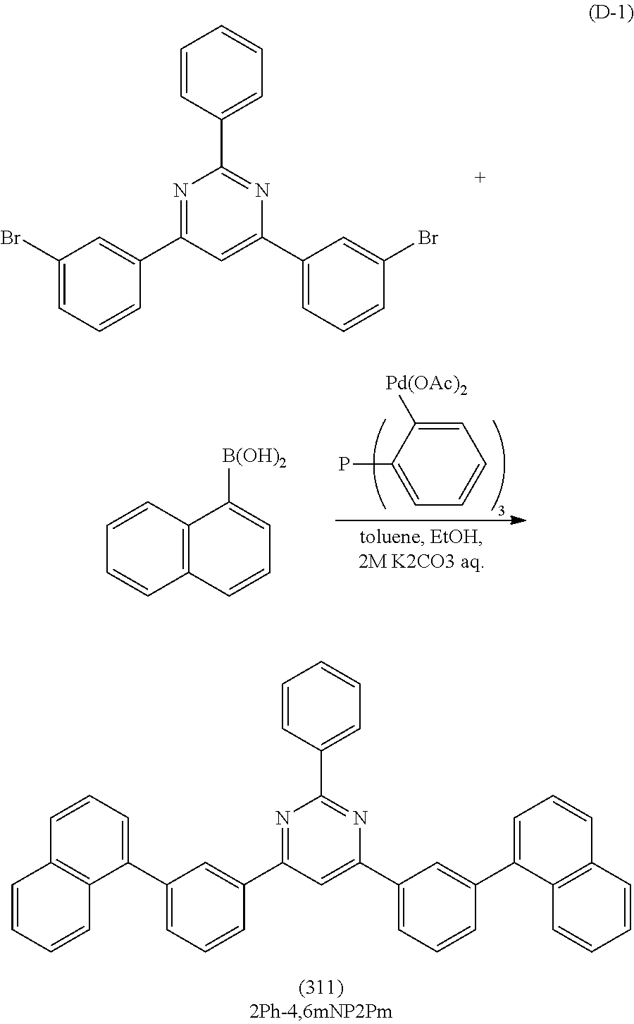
C1(Br)=CC=CC(C2=NC(C3=CC=CC=C3)=NC(C3=CC=CC(Br)=C3)=C2)=C1.C1(C2=CC=CC3=C2C=CC=C3)=CC=CC(C2=NC(C3=CC=CC=C3)=NC(C3=CC=CC(C4=CC=CC5=C4C=CC=C5)=C3)=C2)=C1.C12=C(C=CC=C1)C([B(OH)2])=CC=C2.C1=C([Pd(OAc)2])C(P)=CC=C1
